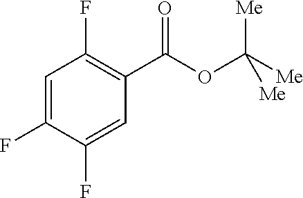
C1=C(F)C(F)=CC(C(OC([Me])([Me])[Me])=O)=C1F
